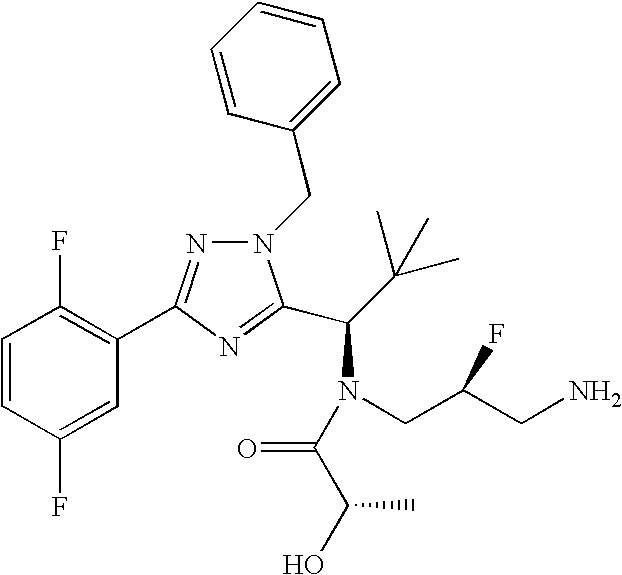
C1=CC(F)=CC(C2=NN(CC3=CC=CC=C3)C(C(N(CC(CN)F)C(=O)C(O)C)C(C)(C)C)=N2)=C1F
